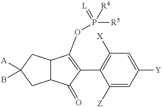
C12C(C(=O)C(C3=C([X])C=C([Y])C=C3[Z])=C1OP([R5])(=[L])[R4])CC([A])(B)C2
